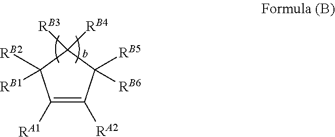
C1([RA1])=C([RA2])C([RB5])([RB6])C([RB3])([RB4])C1([RB1])[RB2]
